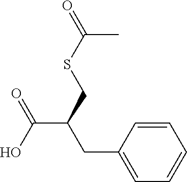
C(C(CSC(=O)C)CC1=CC=CC=C1)(=O)O
